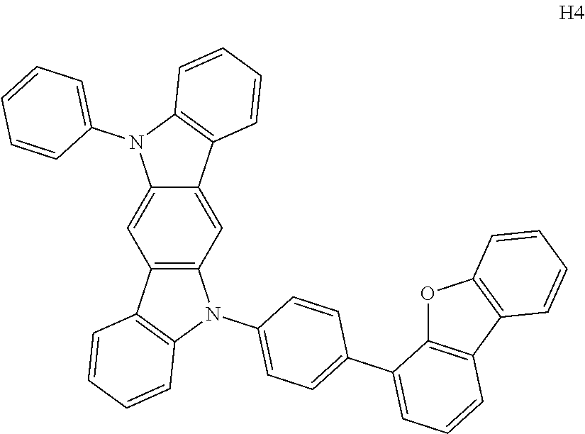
C12=CC3=C(C=C1N(C1=CC=CC=C1)C1=C2C=CC=C1)C1=C(N3C2=CC=C(C3=CC=CC4=C3OC3=C4C=CC=C3)C=C2)C=CC=C1
